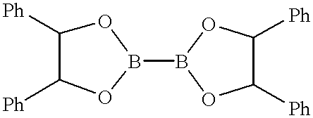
O1C([Ph])C([Ph])OB1B1OC([Ph])C([Ph])O1
